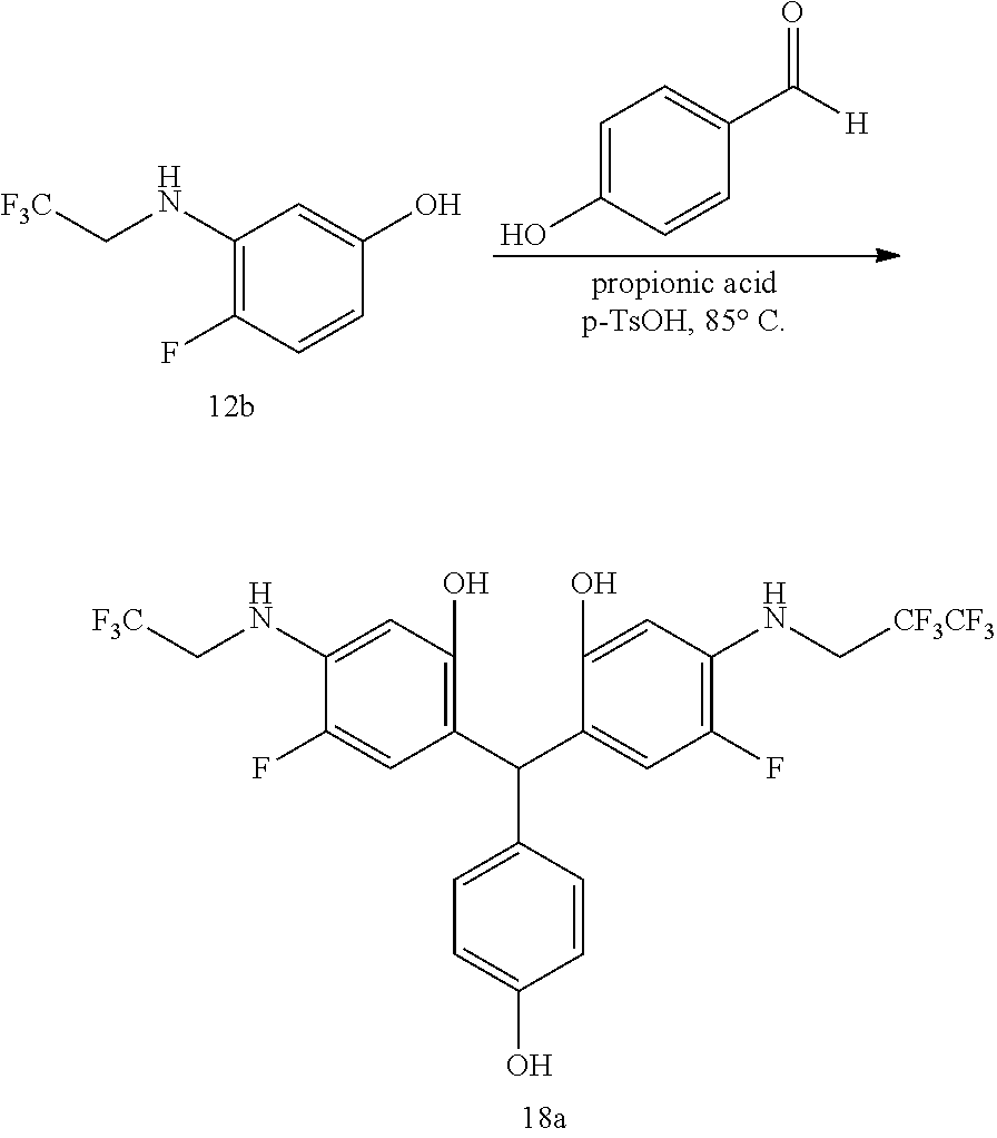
C1(NC[F3C])=C(F)C=CC(O)=C1.C1=C(O)C=CC(C([H])=O)=C1.C1(NC[F3C])=CC(O)=C(C(C2=CC(F)=C(NC[CF3CF3])C=C2O)C2=CC=C(O)C=C2)C=C1F
